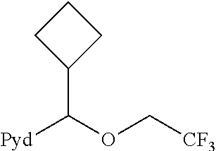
[Pyd]C(OC[CF3])C1CCC1
